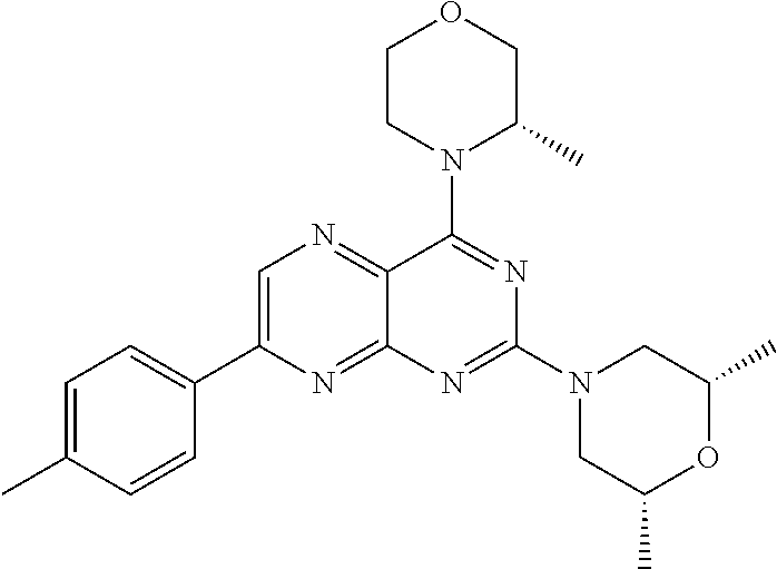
C1=C(C2=CC=C(C)C=C2)N=C2C(=N1)C(N1C(C)COCC1)=NC(N1CC(C)OC(C)C1)=N2
